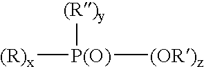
[(R)y][P(O)]([(OR)z])[(R)x]
